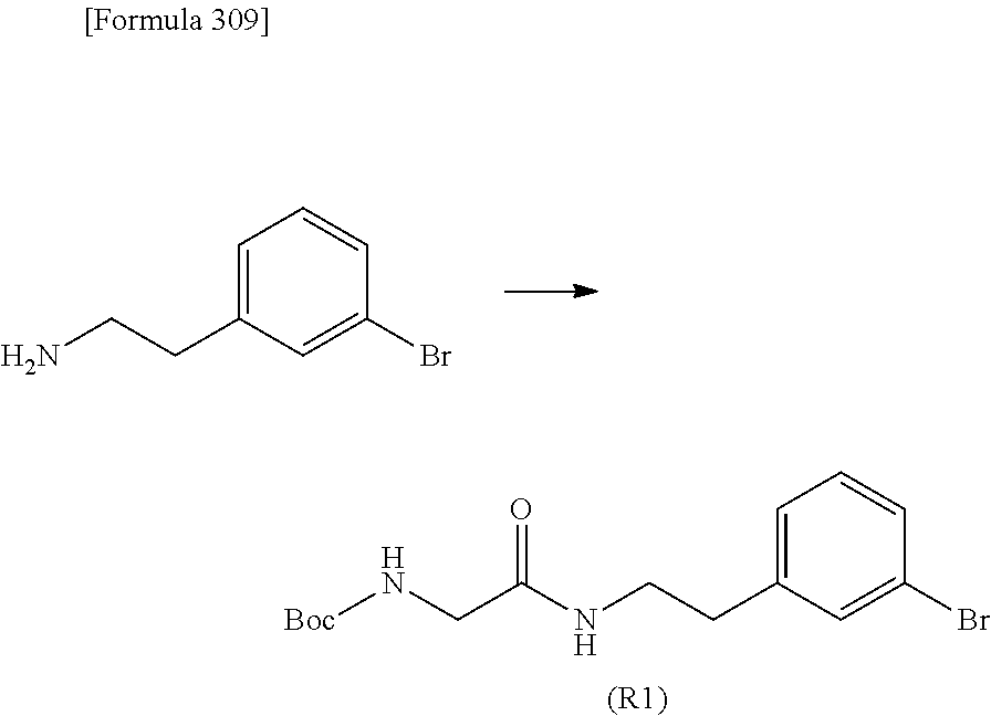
NCCC1=CC=CC(Br)=C1.N(CCC1=CC=CC(Br)=C1)C(CN[Boc])=O.[(R1)]
